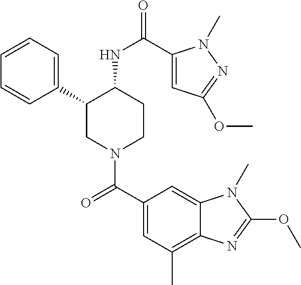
C1=CC=C(C2CN(C(C3=CC(C)=C4C(=C3)N(C)C(OC)=N4)=O)CCC2NC(=O)C2=CC(OC)=NN2C)C=C1
